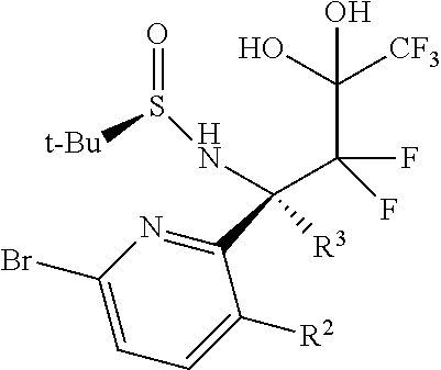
C1(Br)=CC=C([R2])C(C([R3])(NS(=O)[t-Bu])C(F)(F)C(O)(O)[CF3])=N1
